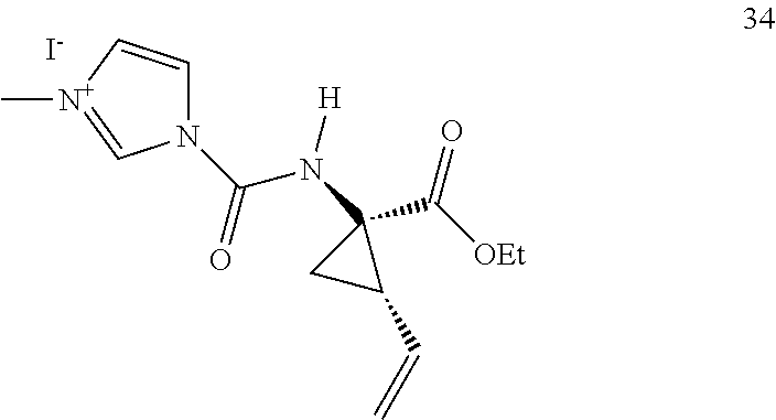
N1(C(=O)N(C2(C([OEt])=O)CC2C=C)[H])C=C[N+](C)=C1.[I-]
